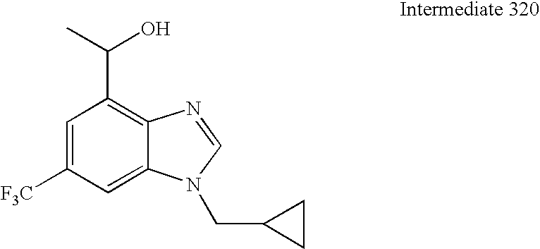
C1=C([F3C])C=C2C(=C1C(C)O)N=CN2CC1CC1
